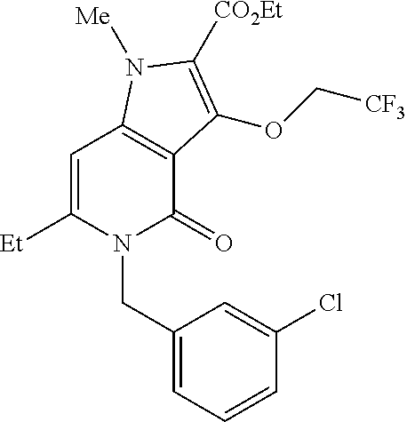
C1=C([Et])N(CC2=CC=CC(Cl)=C2)C(=O)C2=C1N([Me])C([CO2Et])=C2OC[CF3]
